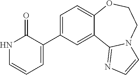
C1=C(C2=CC=CNC2=O)C=C2C(=C1)OCCN1C2=NC=C1
